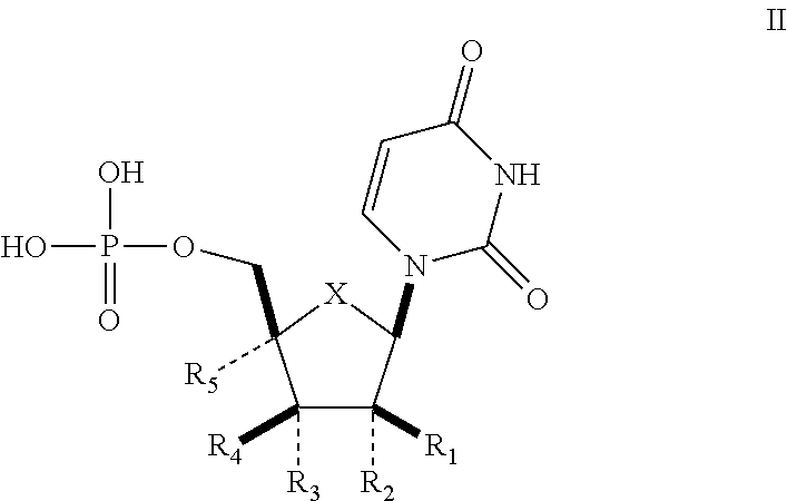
C1([R3])([R4])C([R2])([R1])C(N2C(=O)NC(=O)C=C2)[X]C1([R5])COP(O)(O)=O
